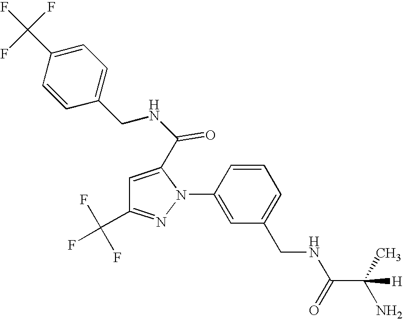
C1=CC(N2C(C(NCC3=CC=C(C(F)(F)F)C=C3)=O)=CC(C(F)(F)F)=N2)=CC(CNC(C(C)(N)[H])=O)=C1
